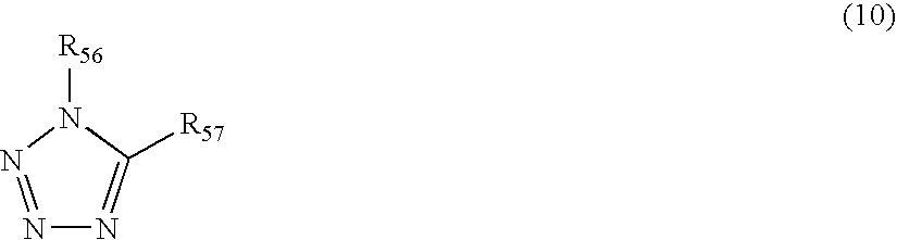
N1=NN([R56])C([R57])=N1
